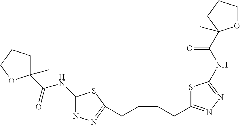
C1(C(=O)NC2=NN=C(CCCCC3=NN=C(NC(=O)C4(C)OCCC4)S3)S2)(C)CCCO1
